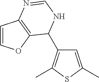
C1=C(C)SC(C)=C1C1C2=C(C=CO2)N=CN1
